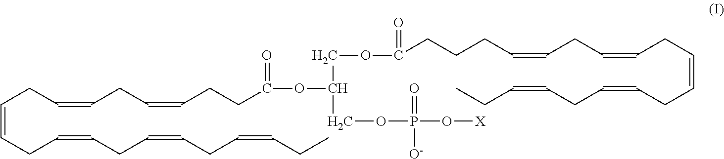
C(=CCC=CCC=CCC=CCC)CC=CCC=CCCC(OC(COC(CCCC=CCC=CCC=CCC=CCC=CCC)=O)COP(O[X])(=O)[O-])=O
